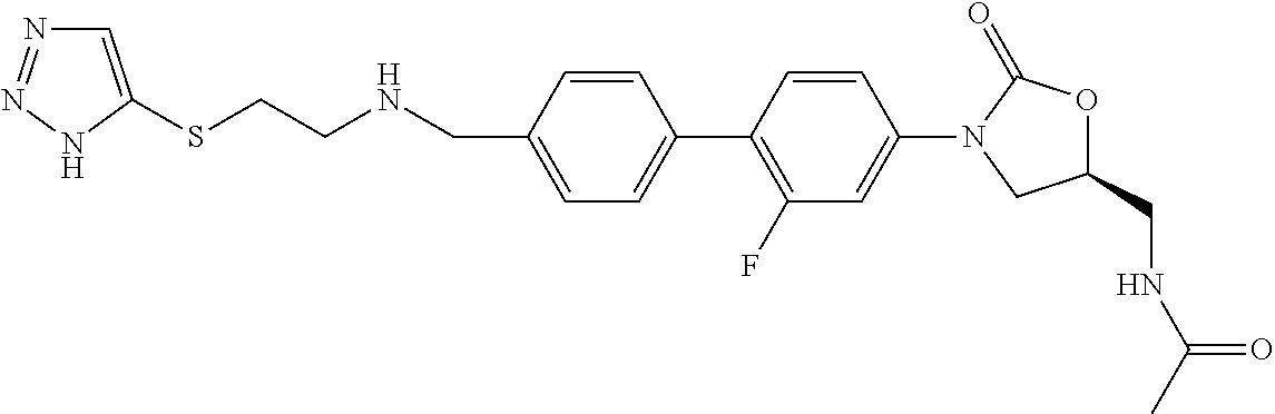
C(C1=CC=C(C2=C(F)C=C(N3CC(CNC(C)=O)OC3=O)C=C2)C=C1)NCCSC1=CN=NN1
